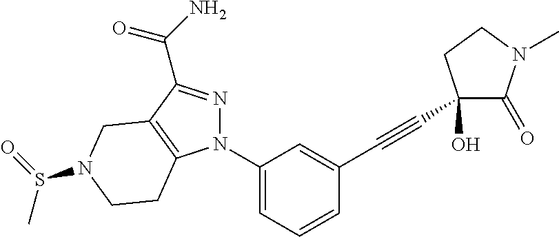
C1(N2N=C(C(N)=O)C3=C2CCN(S(C)=O)C3)=CC=CC(C#CC2(O)C(=O)N(C)CC2)=C1
